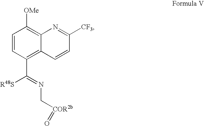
C1=CC(C(=NC[COR2b]=O)[R48S])=C2C(=C1[OMe])N=C([CF3])C=C2
